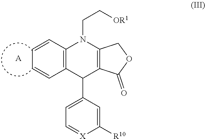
C(N1C2=C(C(C3=CC=[X]C([R10])=C3)C3=C1COC3=O)C=CC=C2)C[OR1].[A]
